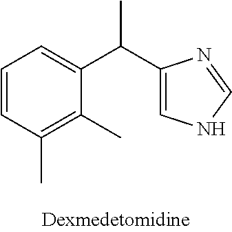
C1=CC(C)=C(C)C(C(C2=CNC=N2)C)=C1
